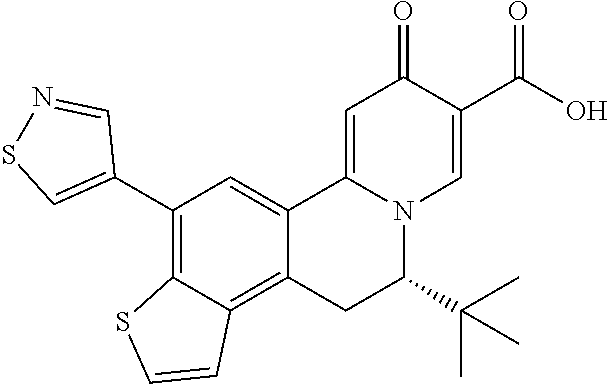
C12=CC(C3=CSN=C3)=C3C(=C1CC(C(C)(C)C)N1C2=CC(=O)C(C(O)=O)=C1)C=CS3
